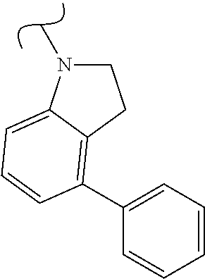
C1CC2=C(C3=CC=CC=C3)C=CC=C2N1C
